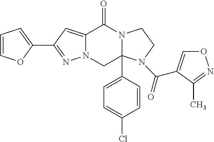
C12=CC(C3=CC=CO3)=NN1CC1(C3=CC=C(Cl)C=C3)N(C2=O)CCN1C(=O)C1=CON=C1C
